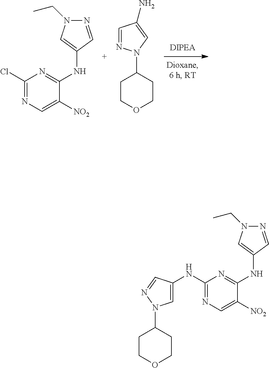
C1(Cl)=NC=C([NO2])C(NC2=CN(CC)N=C2)=N1.C1COCCC1N1N=CC(N)=C1.C1COCCC1N1C=C(NC2=NC=C([NO2])C(NC3=CN(CC)N=C3)=N2)C=N1
